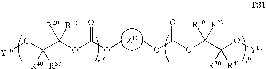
[Z10].COC(OC(C(O[Y10])([R40])[R30])([R20])[R10])=O.COC(OC(C(O[Y10])([R30])[R40])([R10])[R20])=O
